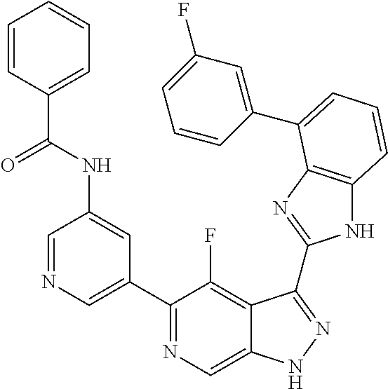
C1=NC=C(C2=NC=C3C(=C2F)C(C2=NC4=C(N2)C=CC=C4C2=CC(F)=CC=C2)=NN3)C=C1NC(C1=CC=CC=C1)=O
